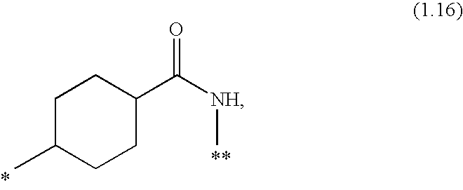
C1C(C)CCC(C([NH]C)=O)C1
